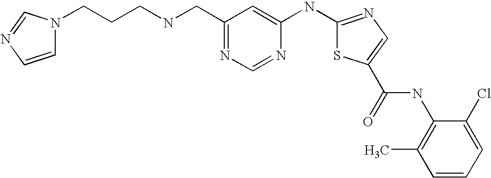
C1(CNCCCN2C=CN=C2)=NC=NC(NC2=NC=C(C(=O)NC3=C(C)C=CC=C3Cl)S2)=C1
